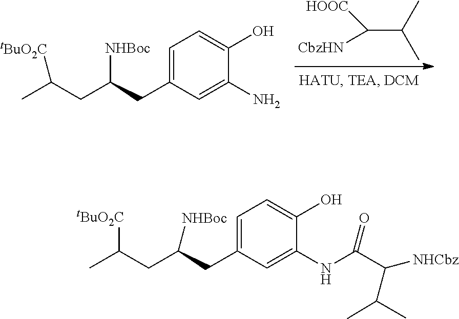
[CbzHN]C([HOOC])C(C)C.CC(CC(CC1=CC=C(O)C(N)=C1)[NHBoc])[tBuO2C].C(C(C)C)([NHCbz])C(=O)NC1=CC(CC(CC(C)[tBuO2C])[NHBoc])=CC=C1O
